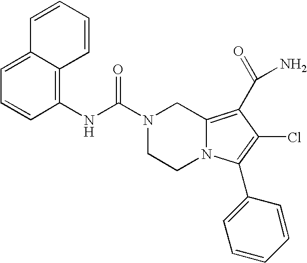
C(N1CCN2C(=C(C(N)=O)C(Cl)=C2C2=CC=CC=C2)C1)(=O)NC1=C2C(=CC=C1)C=CC=C2
